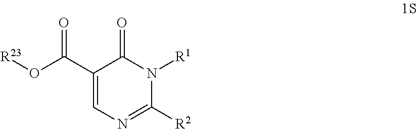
O(C(C1=CN=C([R2])N([R1])C1=O)=O)[R23]
